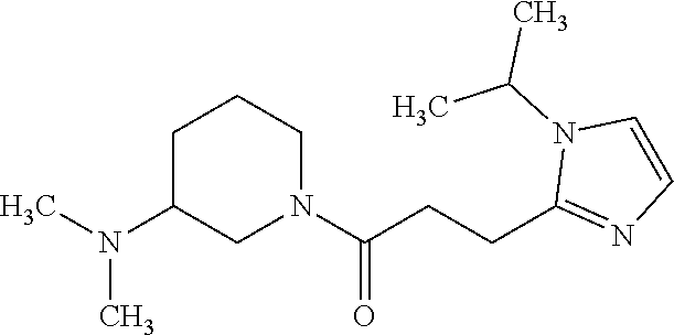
C1C(N(C)C)CN(C(CCC2=NC=CN2C(C)C)=O)CC1
